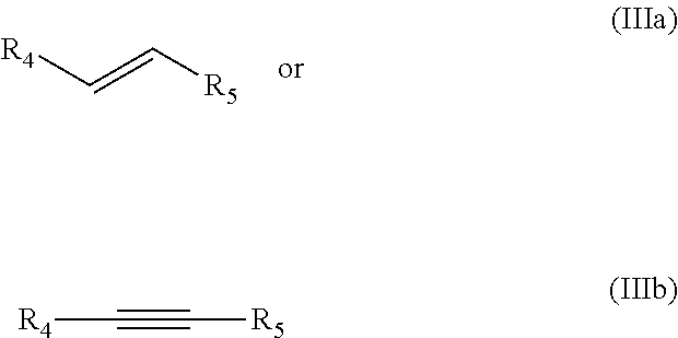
[R4]C=C[R5].[R4]C#C[R5]
